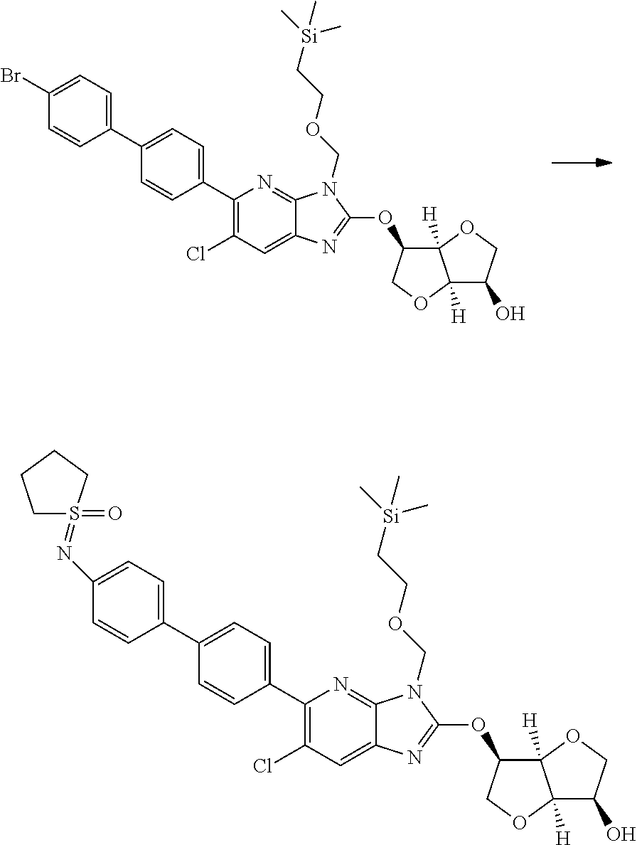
C1(C2=CC=C(Br)C=C2)=CC=C(C2=C(Cl)C=C3C(=N2)N(COCC[Si](C)(C)C)C(OC2C4([H])C([H])(OC2)C(O)CO4)=N3)C=C1.C1(C2=CC=C(C3=C(Cl)C=C4C(=N3)N(COCC[Si](C)(C)C)C(OC3C5([H])C([H])(OC3)C(O)CO5)=N4)C=C2)=CC=C(N=S2(=O)CCCC2)C=C1
